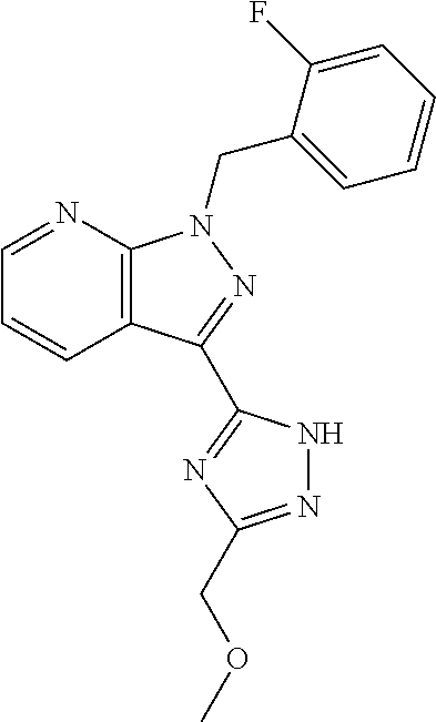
C12=C(N=CC=C1)N(CC1=CC=CC=C1F)N=C2C1=NC(COC)=NN1
